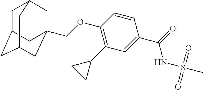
C1C2CC3CC(COC4=C(C5CC5)C=C(C(=O)NS(C)(=O)=O)C=C4)(CC1C3)C2
